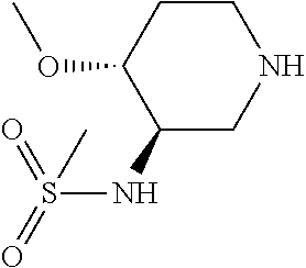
C1(NS(=O)(=O)C)CNCCC1OC
